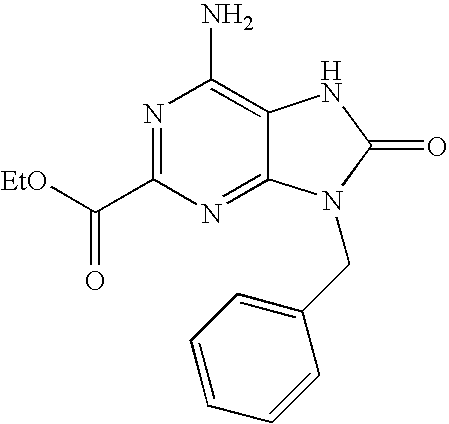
N1=C(C(=O)[EtO])N=C2C(=C1N)NC(=O)N2CC1=CC=CC=C1
